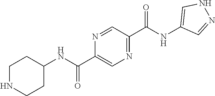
C1NCCC(NC(C2=CN=C(C(NC3=CNN=C3)=O)C=N2)=O)C1
